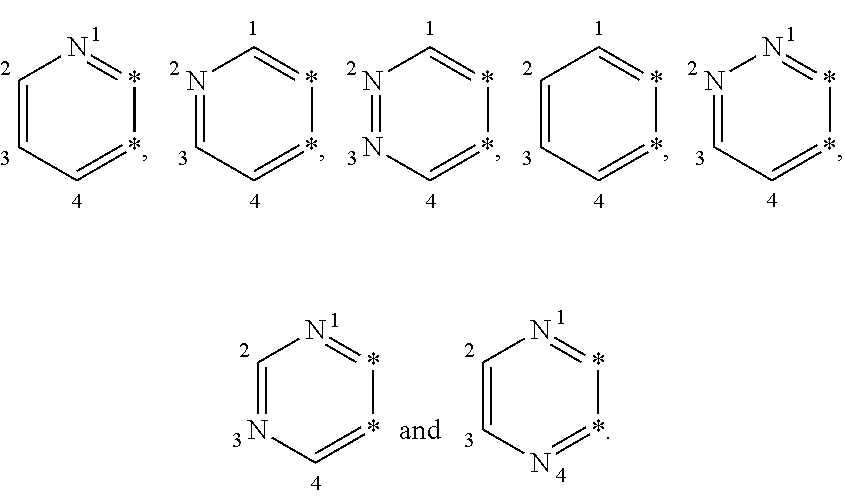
C1=NC=**=N1.C1=CN=**=N1.N1=CC=**=C1.N1=NC=**=C1.C1=CC=**=N1.C1=CC=**=C1.N1=CC=**=N1
